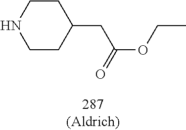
C1CC(CC(OCC)=O)CCN1
